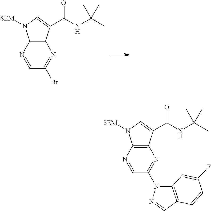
C12=C(N=CC(Br)=N1)N([SEM])C=C2C(NC(C)(C)C)=O.C12=C(N=CC(N3C4=C(C=N3)C=CC(F)=C4)=N1)N([SEM])C=C2C(NC(C)(C)C)=O
